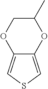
C1(C)COC2=CSC=C2O1
